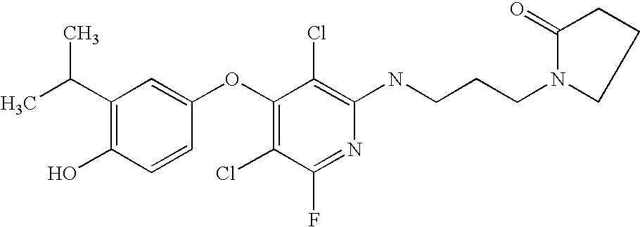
OC1=C(C(C)C)C=C(OC2=C(Cl)C(F)=NC(NCCCN3C(=O)CCC3)=C2Cl)C=C1
